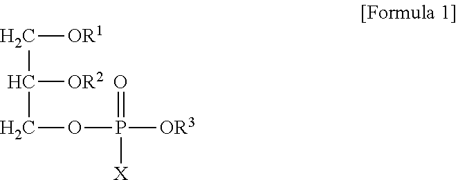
C([OR1])C([OR2])COP([OR3])(=O)[X]
